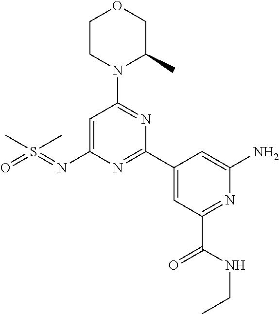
C1=C(N=S(=O)(C)C)N=C(C2=CC(C(=O)NCC)=NC(N)=C2)N=C1N1C(C)COCC1
